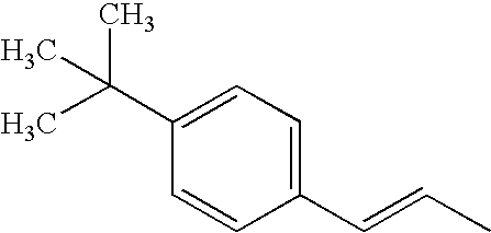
C1(C(C)(C)C)=CC=C(C=CC)C=C1
